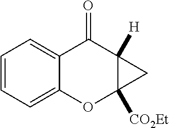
C1=CC=C2C(=C1)C(=O)C1([H])C([CO2Et])(O2)C1
